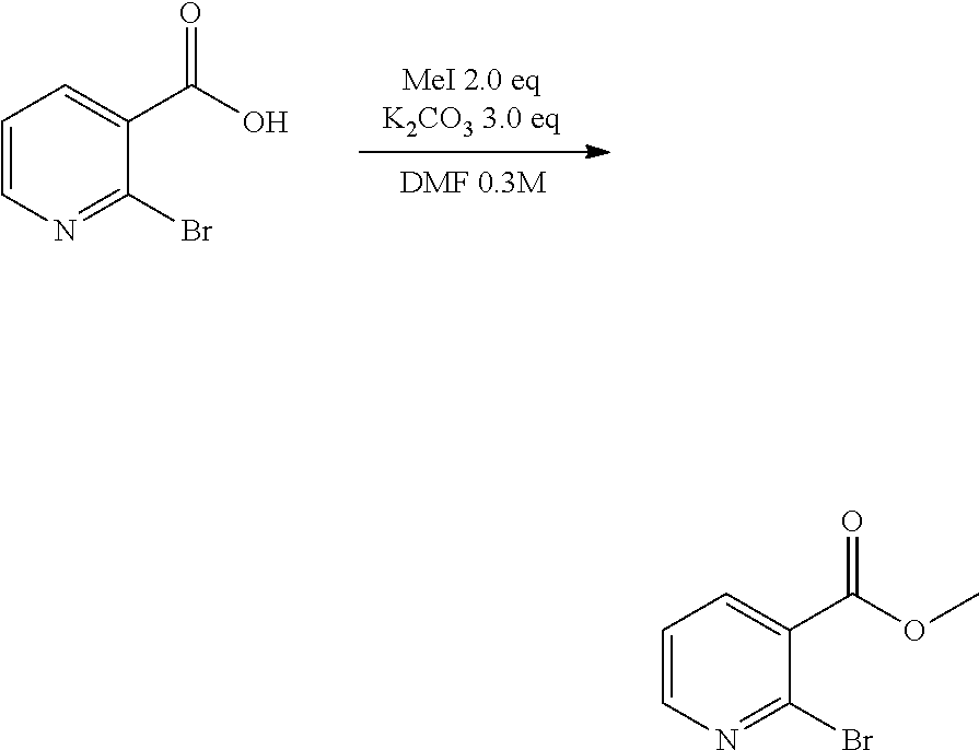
C1=CN=C(Br)C(C(O)=O)=C1.C1=CN=C(Br)C(C(OC)=O)=C1
